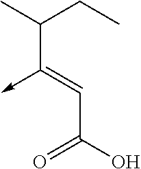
C(C(O)=O)=C(C(C)CC)->C
